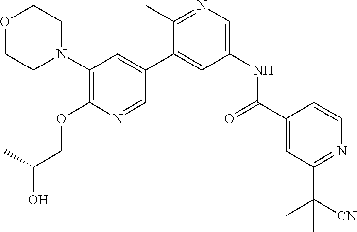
C1(N2CCOCC2)=C(OCC(O)C)N=CC(C2=CC(NC(C3=CC(C([CN])(C)C)=NC=C3)=O)=CN=C2C)=C1
